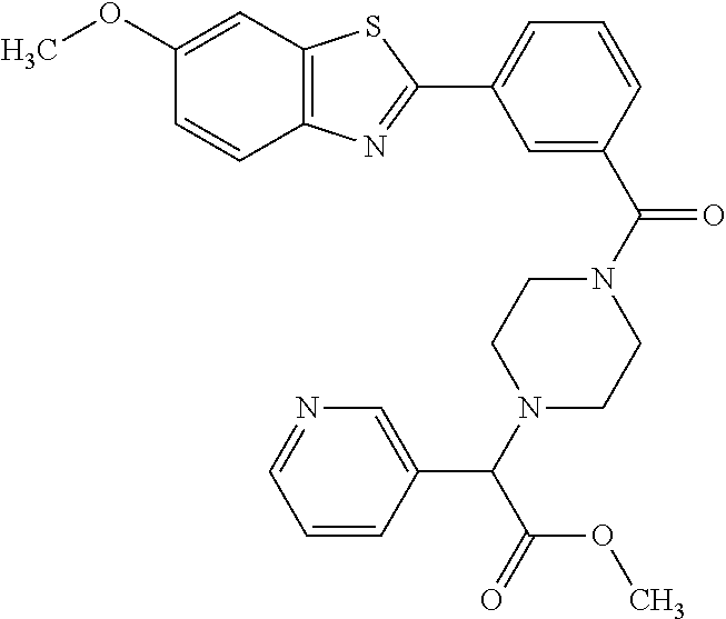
C1(OC)=CC2=C(C=C1)N=C(C1=CC=CC(C(N3CCN(C(C4=CN=CC=C4)C(=O)OC)CC3)=O)=C1)S2
